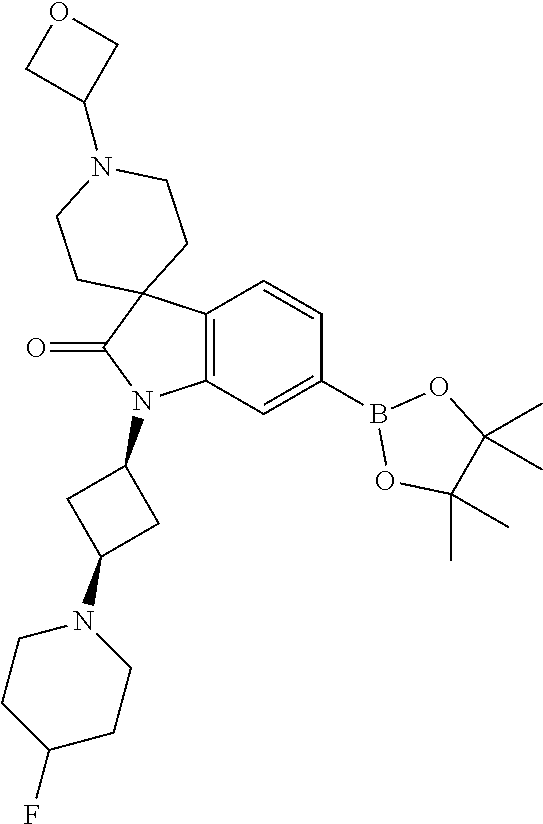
C12=C(C=C(B3OC(C)(C)C(C)(C)O3)C=C1)N(C1CC(N3CCC(F)CC3)C1)C(=O)C21CCN(C2COC2)CC1
